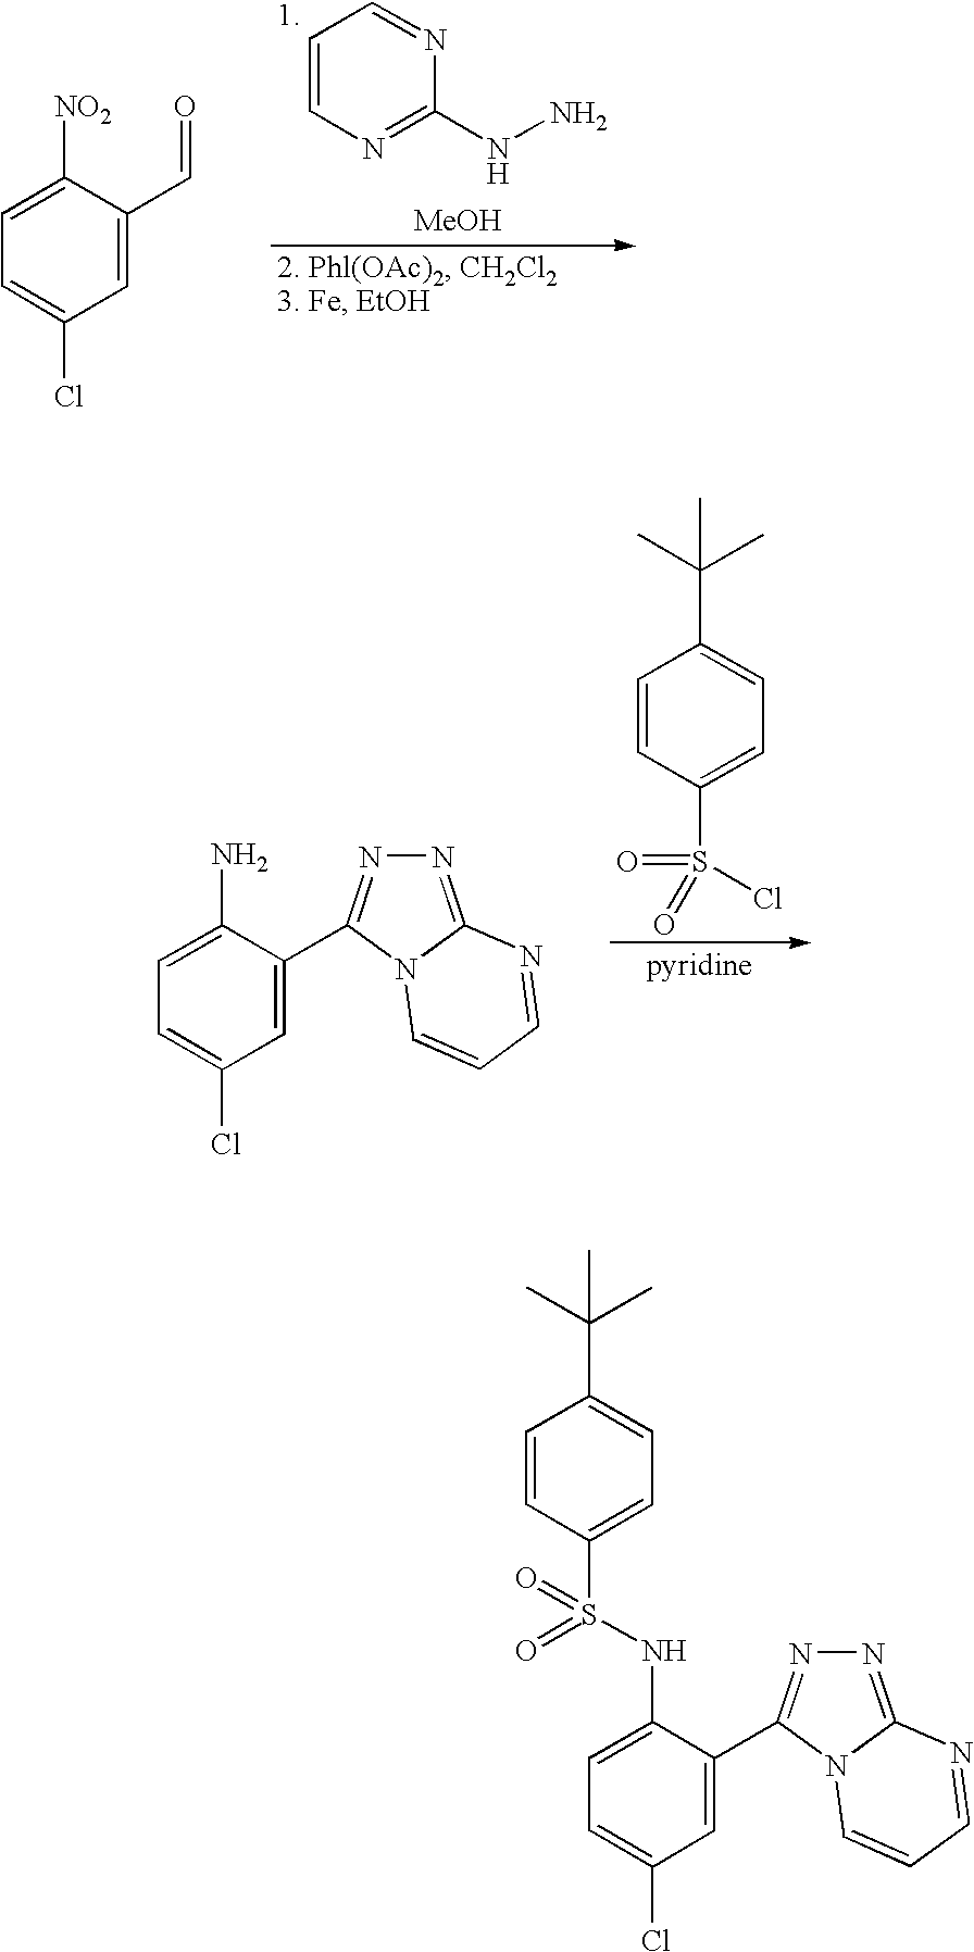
C1=CN=C(NN)N=C1.[MeOH].C1=C(C=O)C([NO2])=CC=C1Cl.C1=CC(S(Cl)(=O)=O)=CC=C1C(C)(C)C.NC1=CC=C(Cl)C=C1C1=NN=C2N1C=CC=N2.C1=CC(S(=O)(NC2=CC=C(Cl)C=C2C2=NN=C3N2C=CC=N3)=O)=CC=C1C(C)(C)C
